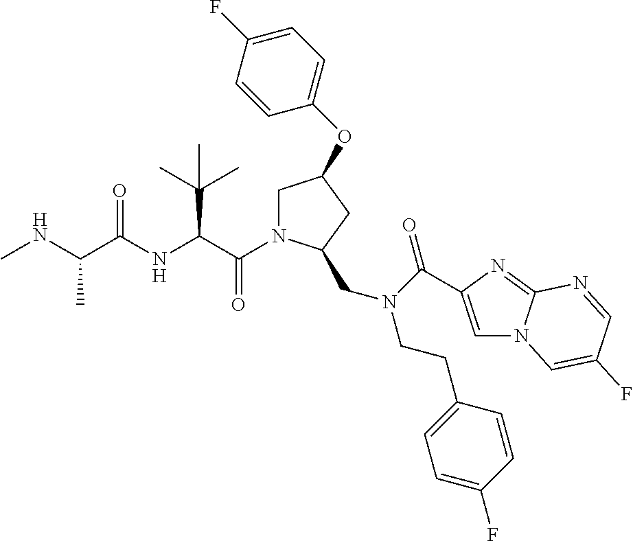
C(=O)(C(C(C)(C)C)NC(=O)C(C)NC)N1CC(OC2=CC=C(F)C=C2)CC1CN(CCC1=CC=C(F)C=C1)C(=O)C1=CN2C(=N1)N=CC(F)=C2
